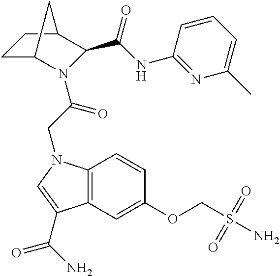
C(CN1C2=C(C=C(OCS(N)(=O)=O)C=C2)C(C(N)=O)=C1)(=O)N1C2CCC(C1C(NC1=NC(C)=CC=C1)=O)C2
